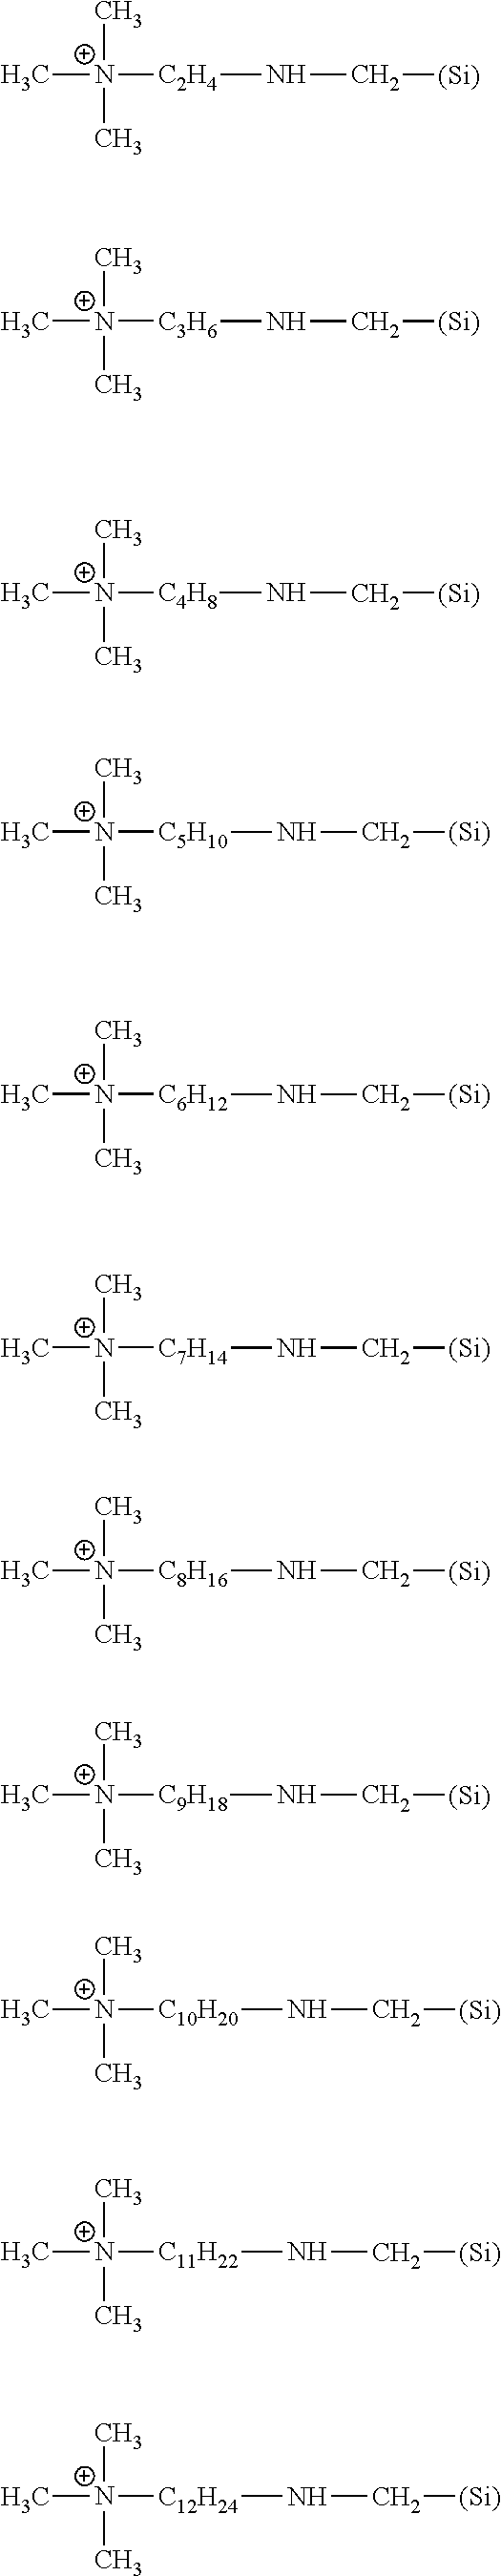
C[N+]([C2H4]NC[(Si)])(C)C.C[N+]([C3H6]NC[(Si)])(C)C.C[N+]([C5H10]NC[(Si)])(C)C.C[N+]([C6H12]NC[(Si)])(C)C.C[N+]([C7H14]NC[(Si)])(C)C.C[N+]([C8H16]NC[(Si)])(C)C.C[N+]([C9H18]NC[(Si)])(C)C.C[N+]([C10H20]NC[(Si)])(C)C.C[N+]([C11H22]NC[(Si)])(C)C.C[N+]([C12H24]NC[(Si)])(C)C.C[N+]([C4H8]NC[(Si)])(C)C
